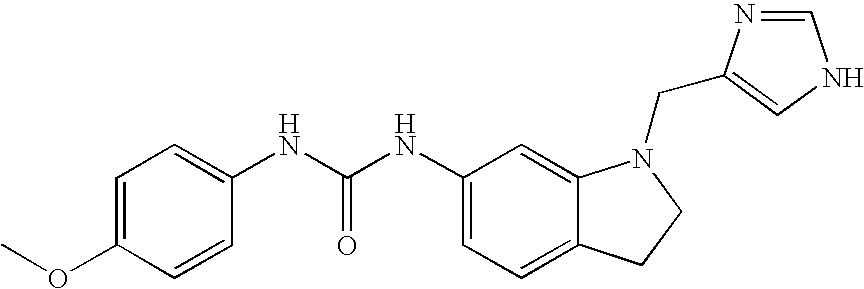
C1(NC(NC2=CC=C(OC)C=C2)=O)=CC=C2C(=C1)N(CC1=CNC=N1)CC2
